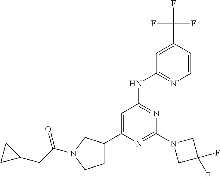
N1=C(N2CC(F)(F)C2)N=C(NC2=NC=CC(C(F)(F)F)=C2)C=C1C1CCN(C(CC2CC2)=O)C1
